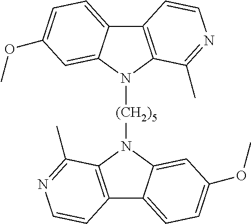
C12=C(N([(CH2)5]N3C4=C(C5=CC=C(OC)C=C35)C=CN=C4C)C3=CC(OC)=CC=C13)C(C)=NC=C2
